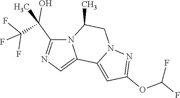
FC(F)(F)C(C)(C1=NC=C2N1C(C)CN1C2=CC(OC(F)F)=N1)O
